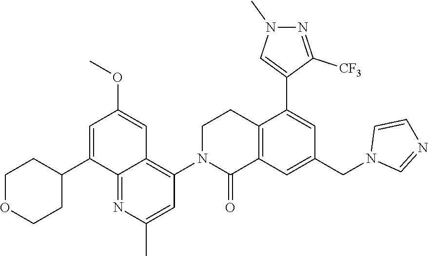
C12=C(C=C(CN3C=NC=C3)C=C1C1=CN(C)N=C1[CF3])C(=O)N(C1=C3C(=NC(C)=C1)C(C1CCOCC1)=CC(OC)=C3)CC2
